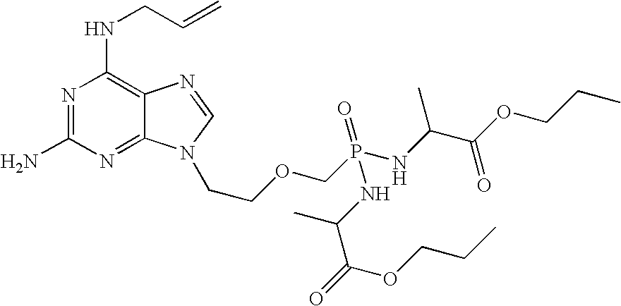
N1=C(N)N=C2C(=C1NCC=C)N=CN2CCOCP(NC(C(OCCC)=O)C)(=O)NC(C(=O)OCCC)C
